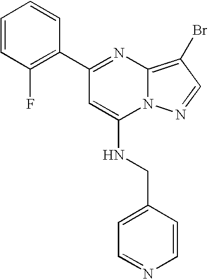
C1(C2=NC3=C(Br)C=NN3C(NCC3=CC=NC=C3)=C2)=C(F)C=CC=C1
